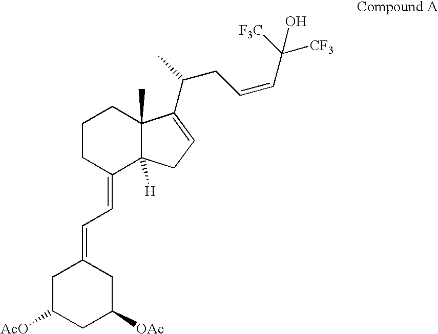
C1C([AcO])CC([OAc])CC1=CC=C1C2([H])C(C)(CCC1)C(C(CC=CC([CF3])([F3C])O)C)=CC2
